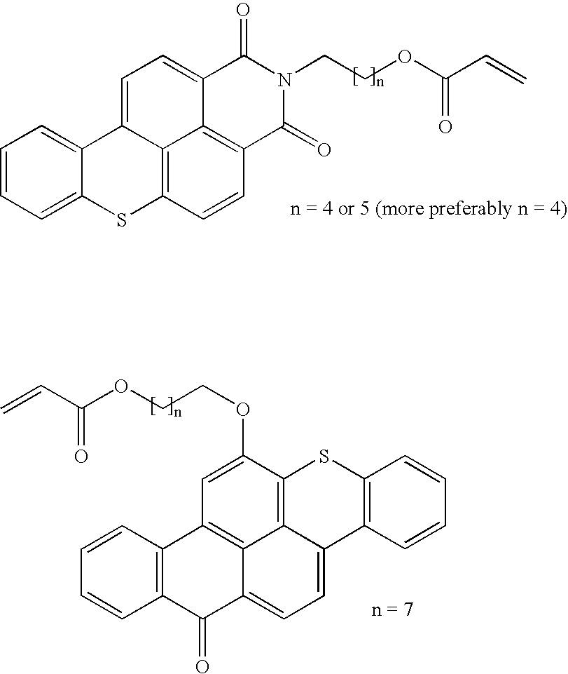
C1=CC=C2C(=C1)C1=CC=C3C4=C(C=CC(=C14)S2)C(=O)N(CCOC(C=C)=O)C3=O.C1=CC2=C(C=C1)C(=O)C1=CC=C3C4=C(C(OCCOC(C=C)=O)=CC2=C14)SC1=C3C=CC=C1
